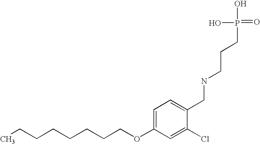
C(COC1=CC=C(CNCCCP(=O)(O)O)C(Cl)=C1)CCCCCC
